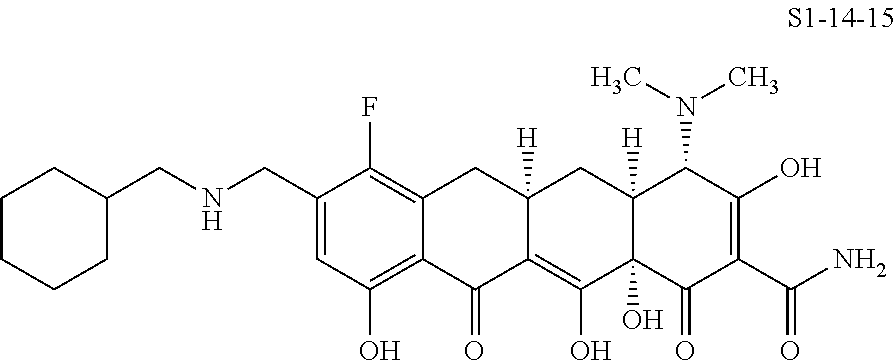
C1=C(CNCC2CCCCC2)C(F)=C2C(=C1O)C(=O)C1=C(O)C3(O)C([H])(CC1([H])C2)C(N(C)C)C(O)=C(C(N)=O)C3=O
